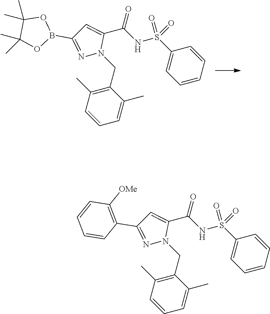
C1(CN2C(C(=O)NS(C3=CC=CC=C3)(=O)=O)=CC(B3OC(C)(C)C(C)(C)O3)=N2)=C(C)C=CC=C1C.C1(CN2C(C(=O)NS(C3=CC=CC=C3)(=O)=O)=CC(C3=C([OMe])C=CC=C3)=N2)=C(C)C=CC=C1C
